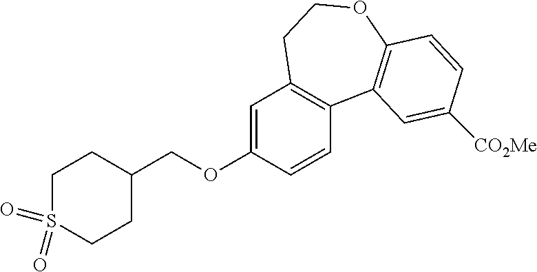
C1=C(OCC2CCS(=O)(=O)CC2)C=CC2=C1CCOC1=C2C=C([CO2Me])C=C1
